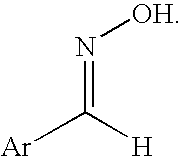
[OH]N=C([Ar])[H]
